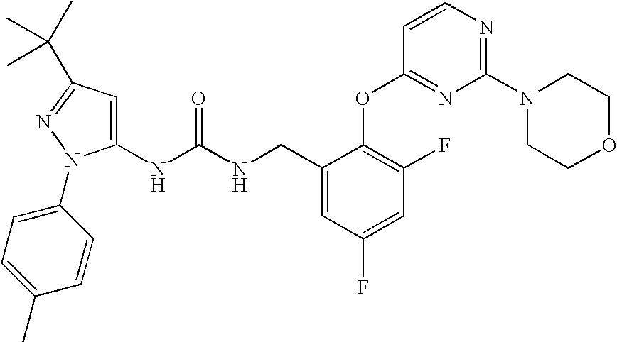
C1(NC(NCC2=CC(F)=CC(F)=C2OC2=NC(N3CCOCC3)=NC=C2)=O)=CC(C(C)(C)C)=NN1C1=CC=C(C)C=C1
